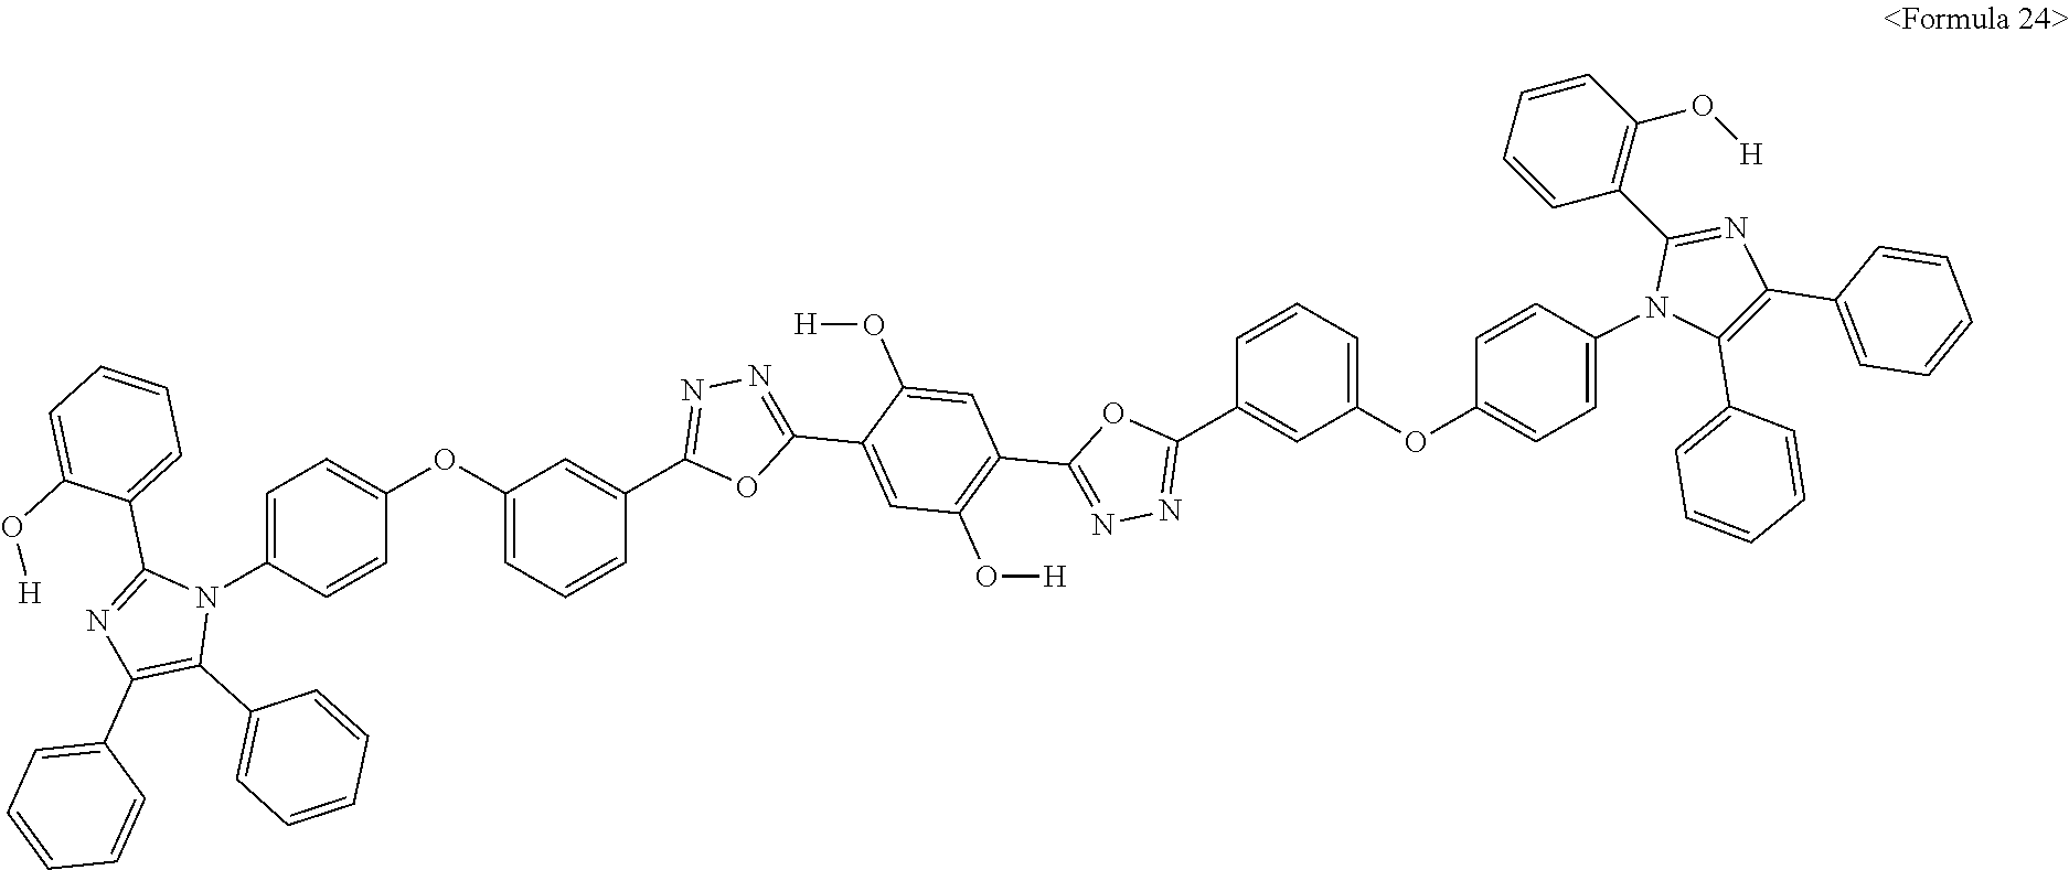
C1=C(N2C(C3=CC=CC=C3O[H])=NC(C3=CC=CC=C3)=C2C2=CC=CC=C2)C=CC(OC2=CC=CC(C3=NN=C(C4=CC(O[H])=C(C5=NN=C(C6=CC(OC7=CC=C(N8C(C9=C(O[H])C=CC=C9)=NC(C9=CC=CC=C9)=C8C8=CC=CC=C8)C=C7)=CC=C6)O5)C=C4O[H])O3)=C2)=C1
